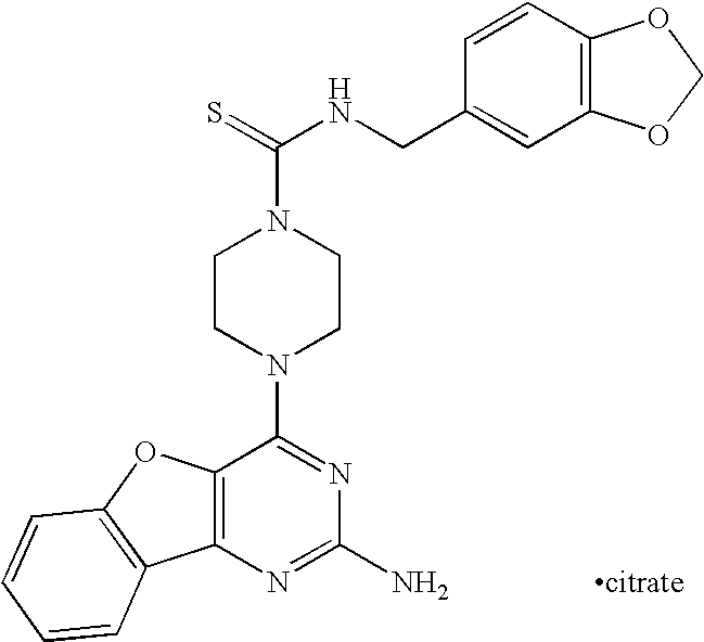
C12=C(N=C(N)N=C1N1CCN(C(=S)NCC3=CC4=C(C=C3)OCO4)CC1)C1=C(O2)C=CC=C1.[citrate]
